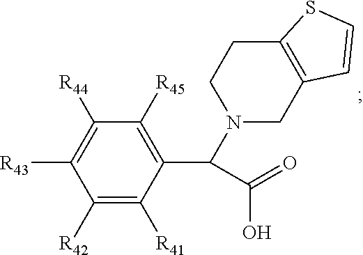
C1([R42])=C([R41])C(C(N2CC3=C(CC2)SC=C3)C(=O)O)=C([R45])C([R44])=C1[R43]
